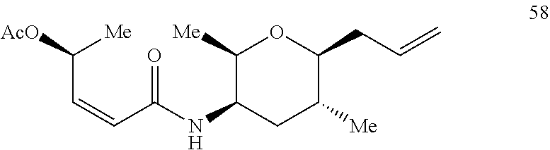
N(C1C([Me])OC(CC=C)C([Me])C1)C(=O)C=CC([AcO])[Me]
